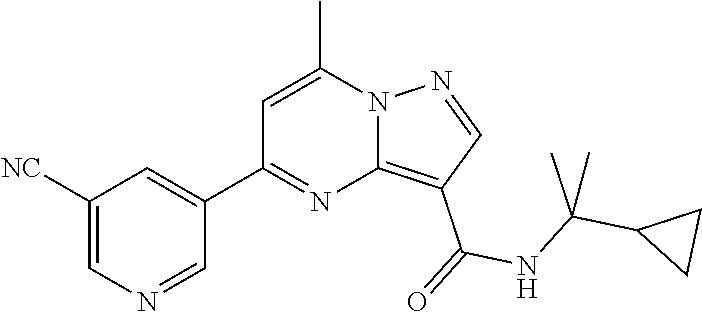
C1([NC])=CN=CC(C2=NC3=C(C(NC(C)(C4CC4)C)=O)C=NN3C(C)=C2)=C1
